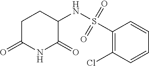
C1C(=O)NC(=O)C(NS(C2=C(Cl)C=CC=C2)(=O)=O)C1
